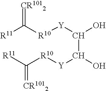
[R11]C([R10][Y]C(O)C([Y][R10]C([R11])=[CR1012])O)=[CR1012]
